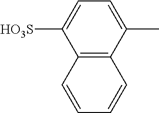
C12=C(C(C)=CC=C1[HO3S])C=CC=C2
